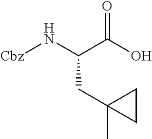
C(C(O)=O)(CC1(C)CC1)N[Cbz]
